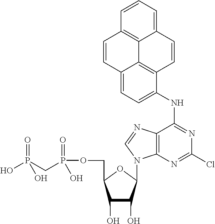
C1(O)C(O)C(N2C3=C(C(NC4=CC=C5C6=C4C=CC4=CC=CC(=C64)C=C5)=NC(Cl)=N3)N=C2)OC1COP(CP(=O)(O)O)(=O)O
